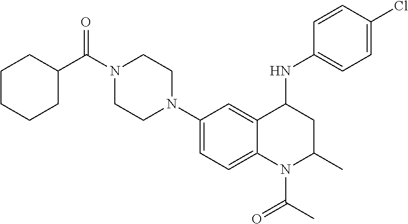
C1(N2CCN(C(C3CCCCC3)=O)CC2)=CC=C2C(=C1)C(NC1=CC=C(Cl)C=C1)CC(C)N2C(C)=O
